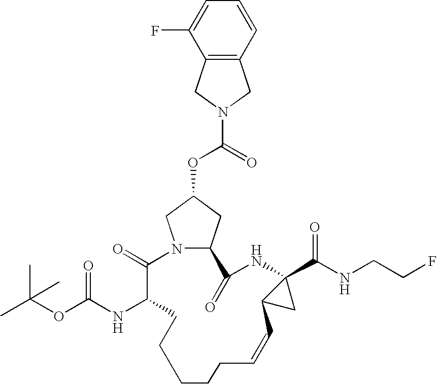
N12C(CC(OC(=O)N3CC4=C(C3)C(F)=CC=C4)C1)C(=O)NC1(C(NCCF)=O)C(C1)C=CCCCCCC(NC(OC(C)(C)C)=O)C2=O
